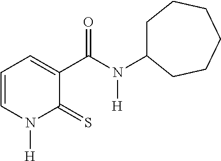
C1=CN([H])C(=S)C(C(N(C2CCCCCC2)[H])=O)=C1
